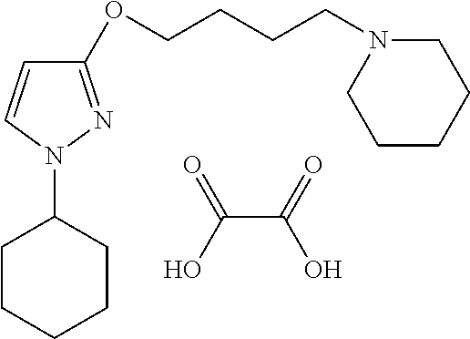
OC(=O)C(O)=O.C1CCCCC1N1N=C(OCCCCN2CCCCC2)C=C1
